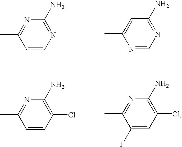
N1=C(C)C=CN=C1N.C1(N)=NC=NC(C)=C1.N1=C(C)C=CC(Cl)=C1N.C1(N)=C(Cl)C=C(F)C(C)=N1
